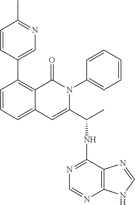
C1=CC=C2C(=C1C1=CN=C(C)C=C1)C(=O)N(C1=CC=CC=C1)C(C(C)NC1=NC=NC3=C1N=CN3)=C2
